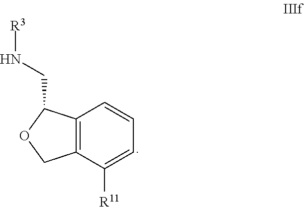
C12=C(C([R11])=CC=C1)COC2CN[R3]
